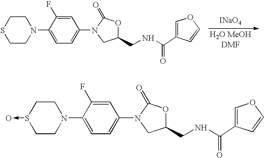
[INaO4].C1CSCCN1C1=CC=C(N2C(=O)OC(CNC(=O)C3=COC=C3)C2)C=C1F.C1CS(->O)CCN1C1=CC=C(N2C(=O)OC(CNC(=O)C3=COC=C3)C2)C=C1F
